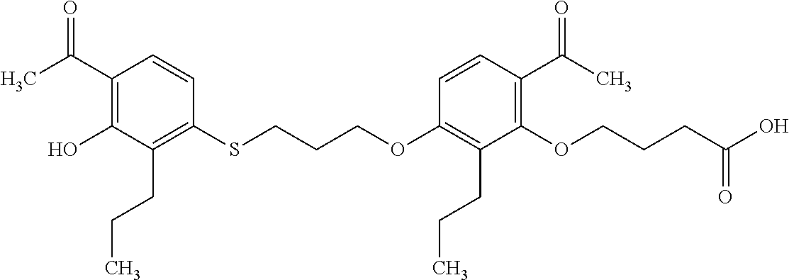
C1(C(C)=O)=C(O)C(CCC)=C(SCCCOC2=C(CCC)C(OCCCC(O)=O)=C(C(C)=O)C=C2)C=C1
